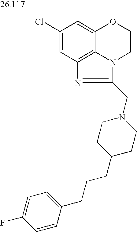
C1(Cl)=CC2=C3C(=C1)OCCN3C(CN1CCC(CCCC3=CC=C(F)C=C3)CC1)=N2
